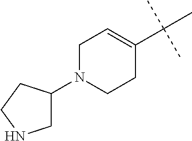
C1N(C2CNCC2)CCC(C(C)(C)C)=C1
